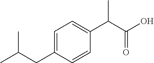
CC(CC1=CC=C(C(C(O)=O)C)C=C1)C
